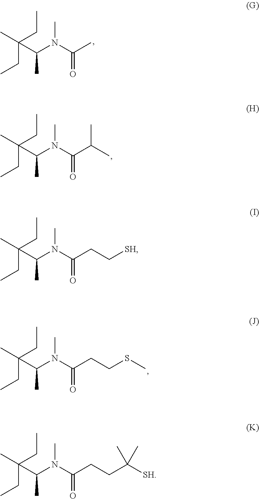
C(C(N(C(CCSC)=O)C)C)(CC)(CC)C.C(C(N(C(C)=O)C)C)(CC)(CC)C.C(C(N(C(C(C)C)=O)C)C)(CC)(CC)C.C(C(N(C(CC[SH])=O)C)C)(CC)(CC)C.C(C(N(C(CCC([SH])(C)C)=O)C)C)(CC)(CC)C
